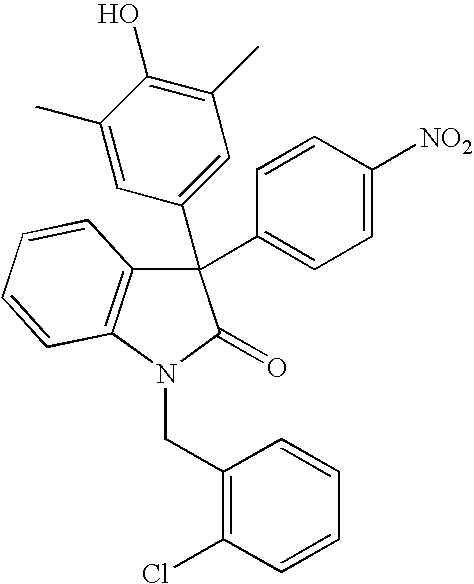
C12=C(N(CC3=C(Cl)C=CC=C3)C(=O)C1(C1=CC(C)=C(O)C(C)=C1)C1=CC=C([NO2])C=C1)C=CC=C2
